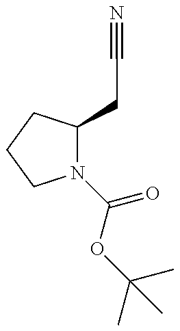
N1(C(OC(C)(C)C)=O)C(CC#N)CCC1
